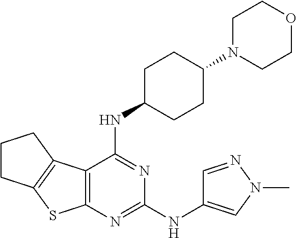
C1N(C2CCC(NC3=NC(NC4=CN(C)N=C4)=NC4=C3C3=C(S4)CCC3)CC2)CCOC1
